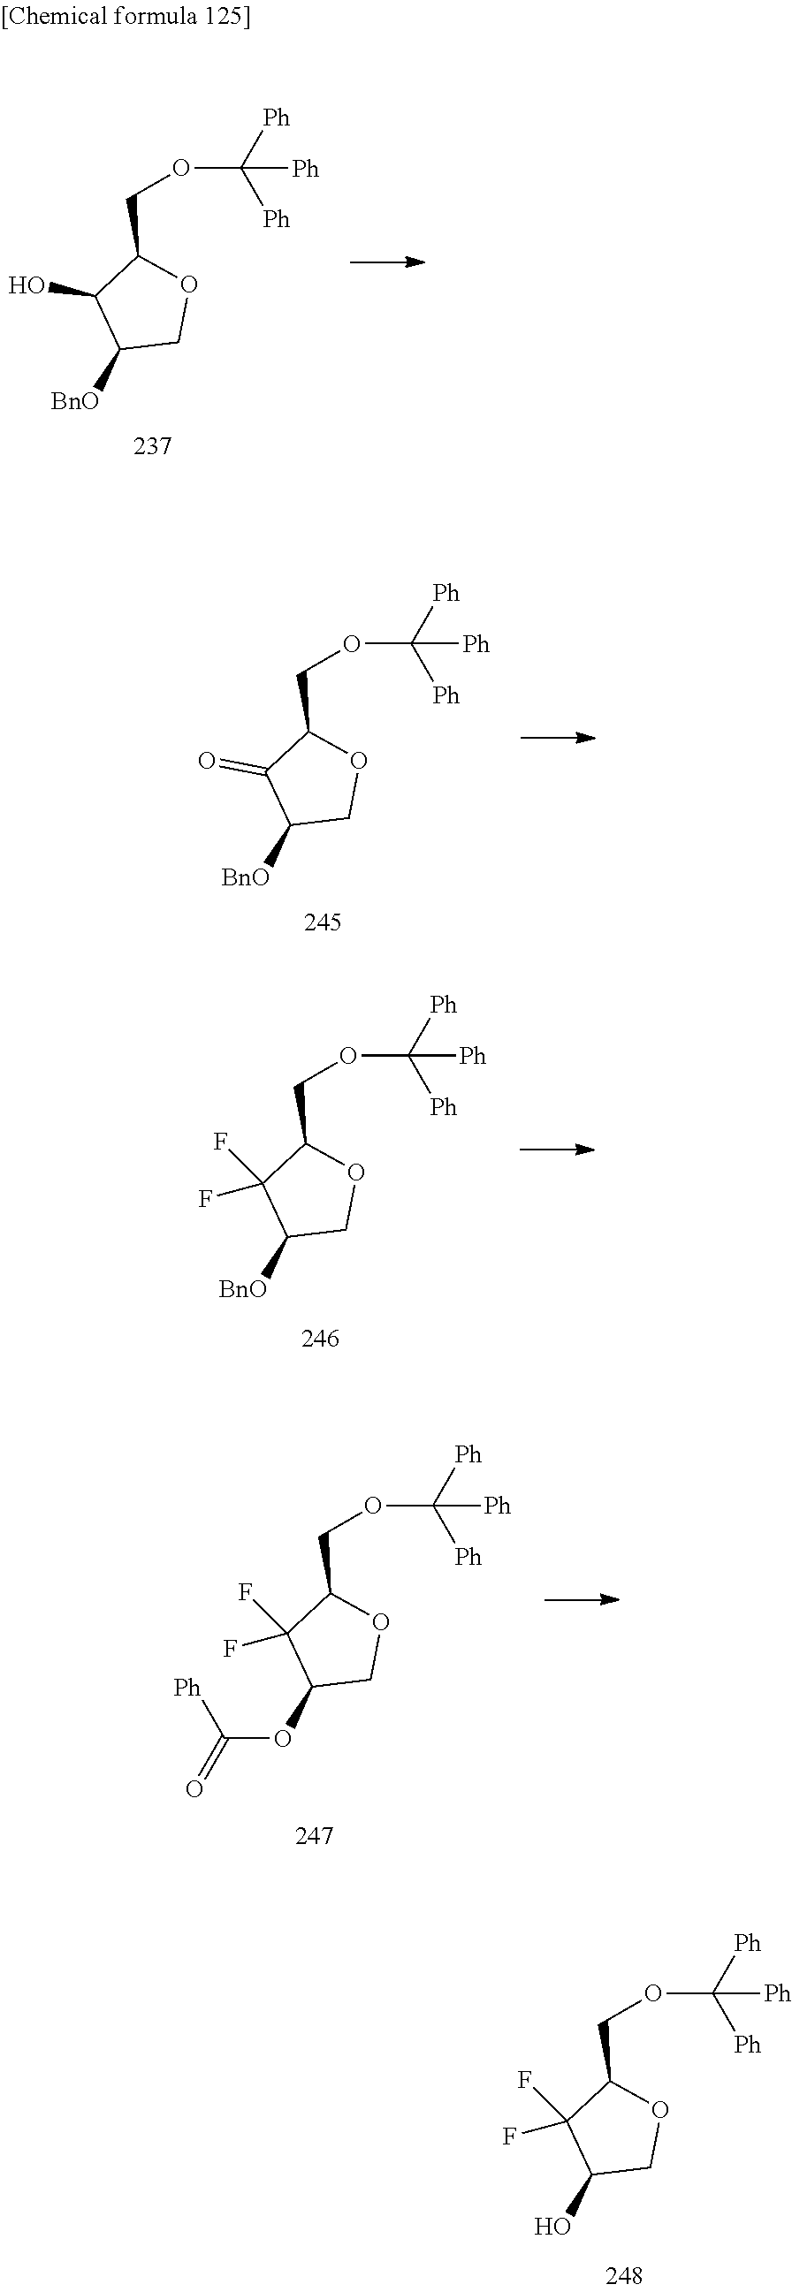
C1([BnO])COC(COC([Ph])([Ph])[Ph])C1O.C1([BnO])COC(COC([Ph])([Ph])[Ph])C1=O.C1([BnO])COC(COC([Ph])([Ph])[Ph])C1(F)F.C1(OC([Ph])=O)COC(COC([Ph])([Ph])[Ph])C1(F)F.C1(O)COC(COC([Ph])([Ph])[Ph])C1(F)F
